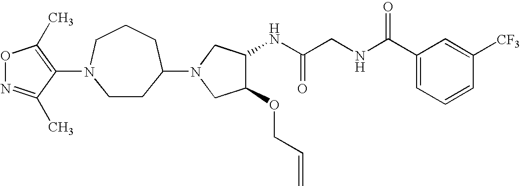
N(CC(NC1C(OCC=C)CN(C2CCN(C3=C(C)ON=C3C)CCC2)C1)=O)C(C1=CC=CC([CF3])=C1)=O
